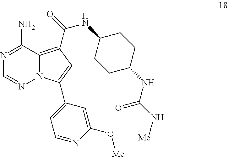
N1=C(N)C2=C(C(=O)NC3CCC(NC(N[Me])=O)CC3)C=C(C3=CC=NC(O[Me])=C3)N2N=C1
